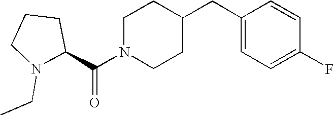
C(N1CCC(CC2=CC=C(F)C=C2)CC1)(=O)C1CCCN1CC
